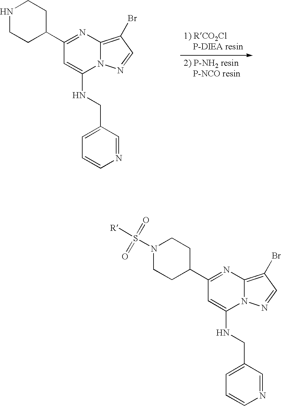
N1CCC(C2=NC3=C(Br)C=NN3C(NCC3=CC=CN=C3)=C2)CC1.N1(S(=O)(=O)[R])CCC(C2=NC3=C(Br)C=NN3C(NCC3=CC=CN=C3)=C2)CC1
